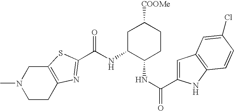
N(C1C(NC(=O)C2=CC3=C(N2)C=CC(Cl)=C3)CCC([COOMe])C1)C(=O)C1=NC2=C(CN(C)CC2)S1
